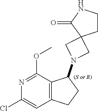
C12(CN(C3C4=C(CC3)C=C(Cl)N=C4OC)C1)CCNC2=O
